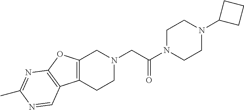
C1N(C(CN2CC3=C(CC2)C2=C(O3)N=C(C)N=C2)=O)CCN(C2CCC2)C1
